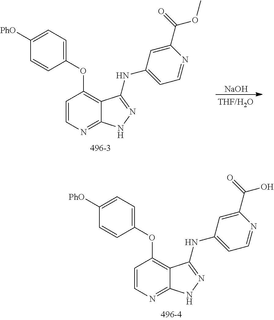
C1=CN=C2C(=C1OC1=CC=C([PhO])C=C1)C(NC1=CC=NC(C(OC)=O)=C1)=NN2.[NaOH].C1=CN=C2C(=C1OC1=CC=C([PhO])C=C1)C(NC1=CC=NC(C(O)=O)=C1)=NN2
